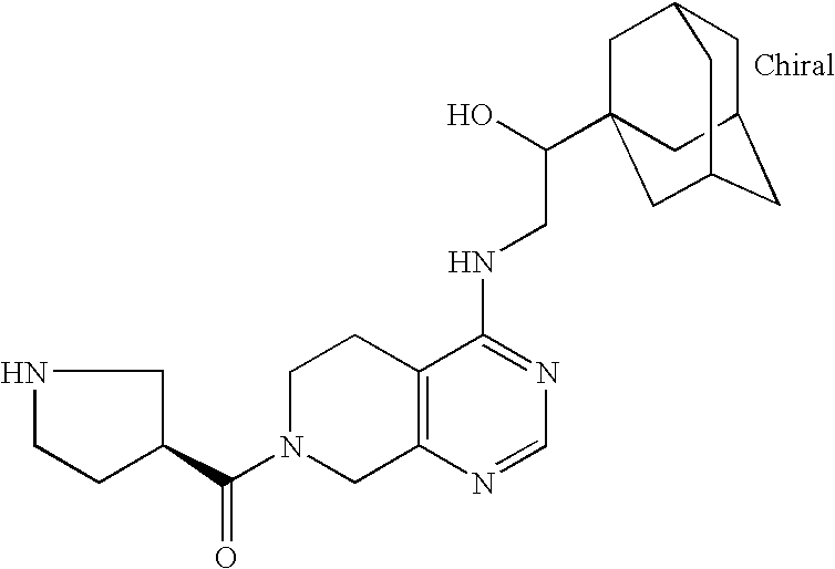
C(=O)(N1CC2=C(CC1)C(NCC(O)C13CC4CC(CC(C1)C4)C3)=NC=N2)C1CCNC1
